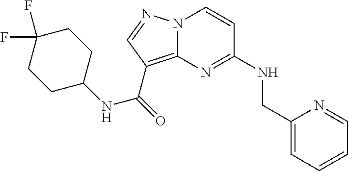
C1(CNC2=NC3=C(C(=O)NC4CCC(F)(F)CC4)C=NN3C=C2)=CC=CC=N1
